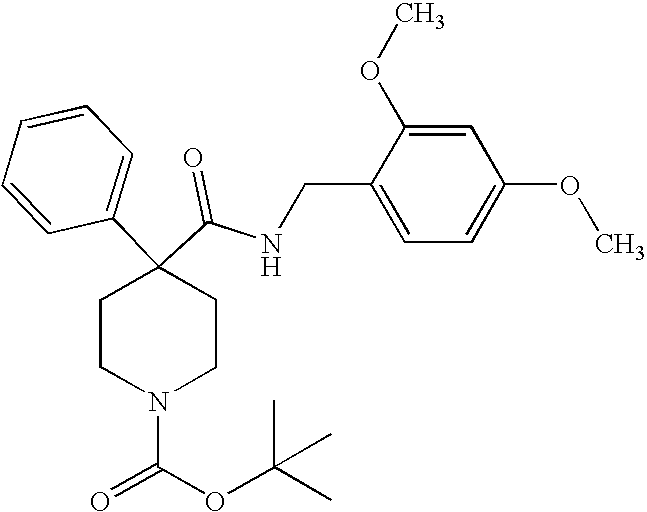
C1=C(OC)C(CNC(C2(C3=CC=CC=C3)CCN(C(OC(C)(C)C)=O)CC2)=O)=CC=C1OC
